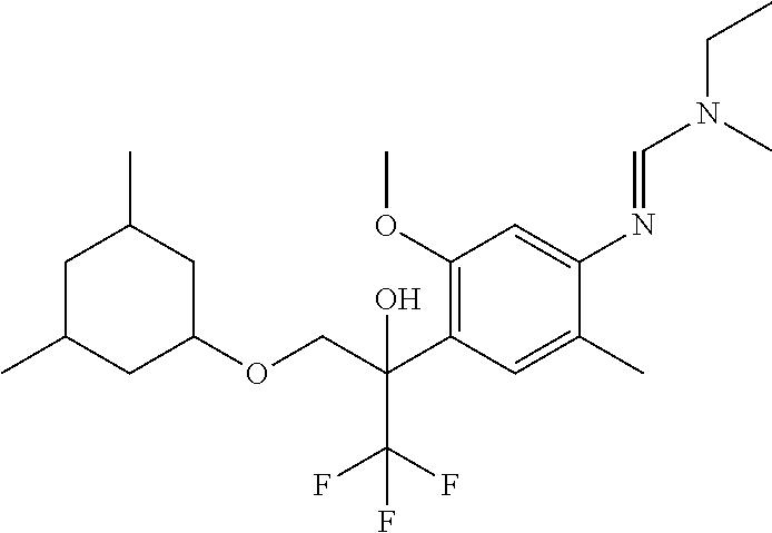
C1(OC)=C(C(C(F)(F)F)(O)COC2CC(C)CC(C)C2)C=C(C)C(N=CN(CC)C)=C1
